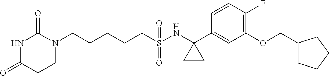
C(CCCS(NC1(C2=CC(OCC3CCCC3)=C(F)C=C2)CC1)(=O)=O)CN1C(=O)NC(=O)CC1
